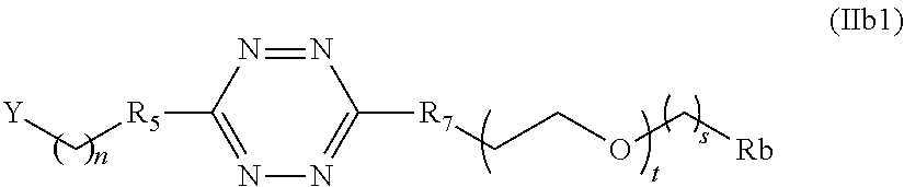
[Y]C[R5]C1=NN=C([R7]CCOC[Rb])N=N1
